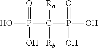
OP(C(P(O)(=O)O)([Ra])[Rb])(=O)O
